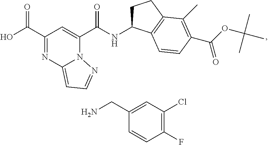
C1(C(O)=O)=NC2=CC=NN2C(C(NC2CCC3=C2C=CC(C(OC(C)(C)C)=O)=C3C)=O)=C1.C1(CN)=CC(Cl)=C(F)C=C1
